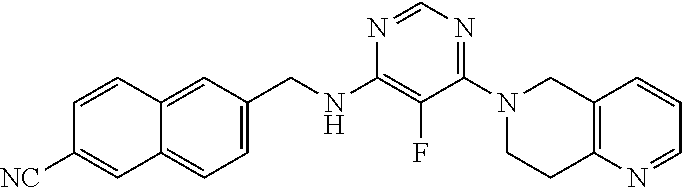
N1=CN=C(N2CCC3=C(C2)C=CC=N3)C(F)=C1NCC1=CC=C2C(=C1)C=CC([NC])=C2
